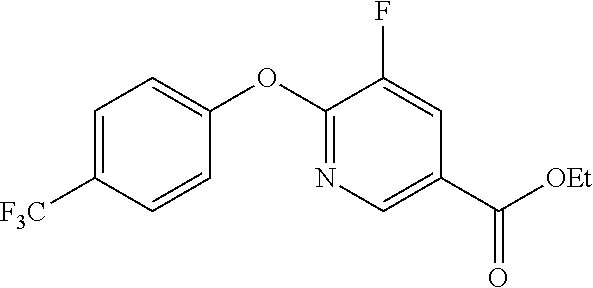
C1=C([F3C])C=CC(OC2=NC=C(C([OEt])=O)C=C2F)=C1
